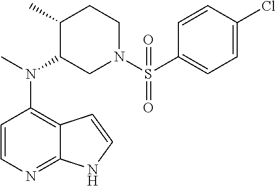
C12=C(N(C)C3CN(S(=O)(C4=CC=C(Cl)C=C4)=O)CCC3C)C=CN=C1NC=C2
